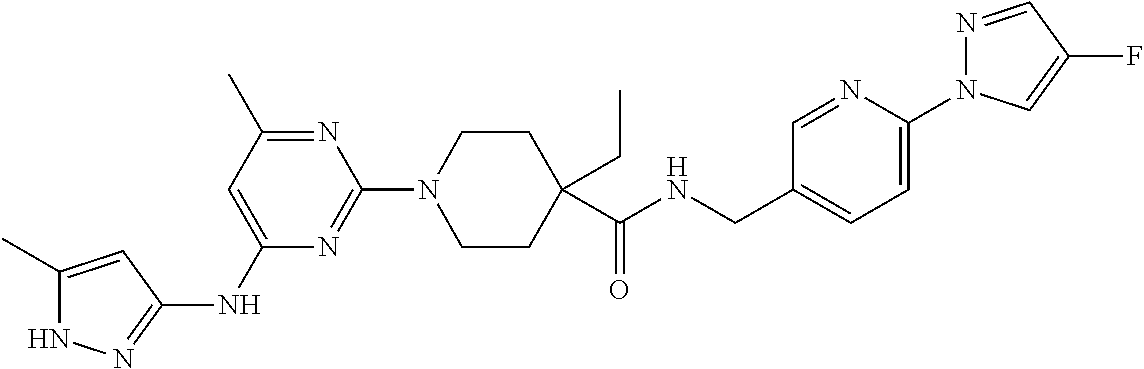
N1C(C)=CC(NC2=CC(C)=NC(N3CCC(C(NCC4=CC=C(N5N=CC(F)=C5)N=C4)=O)(CC)CC3)=N2)=N1
